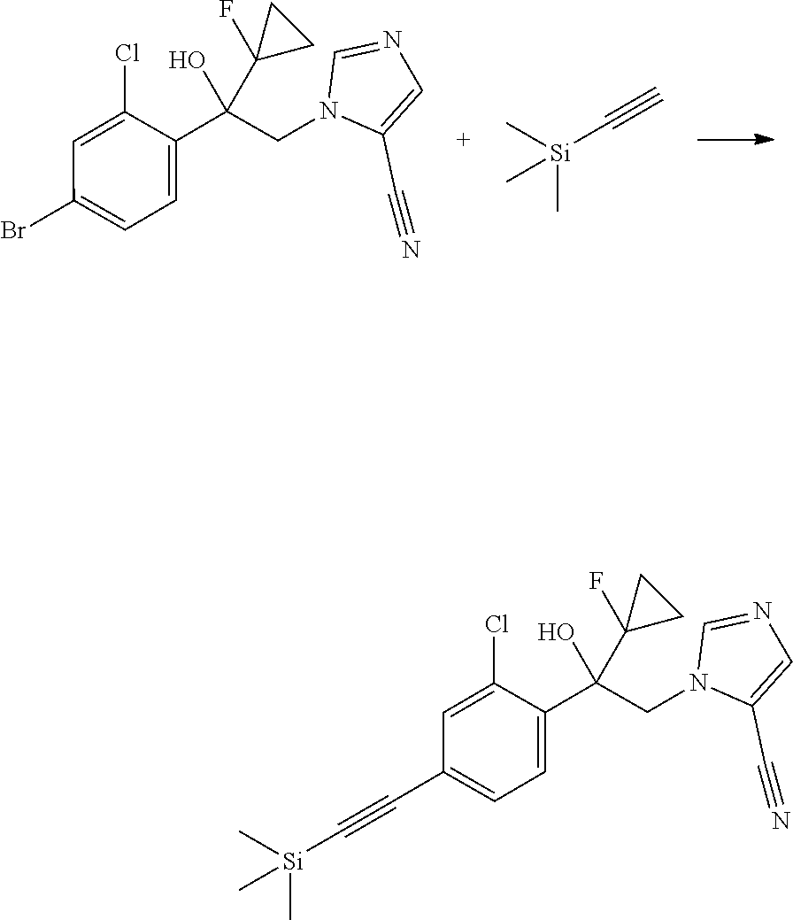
C1(C(CN2C(C#N)=CN=C2)(O)C2(F)CC2)=CC=C(Br)C=C1Cl.[Si](C)(C)(C#C)C.C1(C(CN2C(C#N)=CN=C2)(O)C2(F)CC2)=CC=C(C#C[Si](C)(C)C)C=C1Cl
